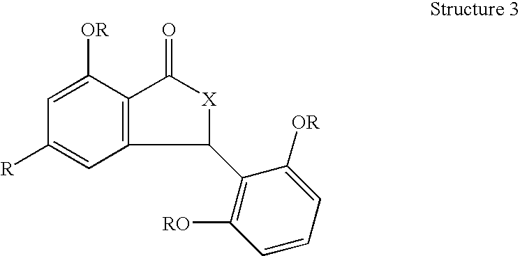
C1([OR])=CC([R])=CC2=C1C(=O)[X]C2C1=C([RO])C=CC=C1[OR]
